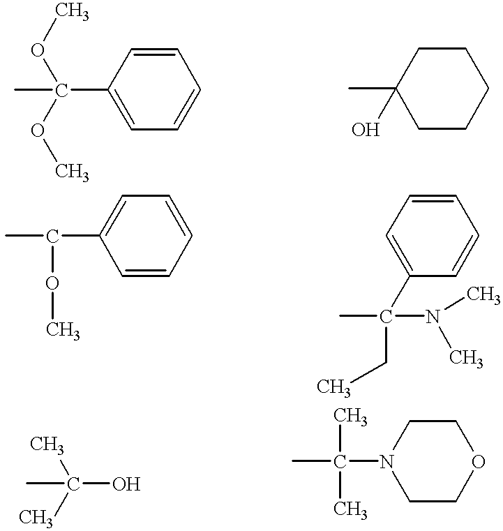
C1(C(C)(OC)OC)=CC=CC=C1.C1(C)(O)CCCCC1.C1(C(C)OC)=CC=CC=C1.C1=C(C(CC)(C)N(C)C)C=CC=C1.CC(O)(C)C.N1(C(C)(C)C)CCOCC1
